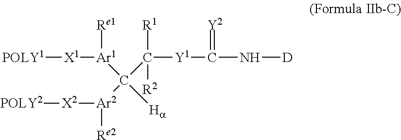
[POLY1][X1][Ar1](C([Ha])(C([R1])([R2])[Y1]C(N[D])=[Y2])[Ar2]([X2][POLY2])[Re2])[Re1]
